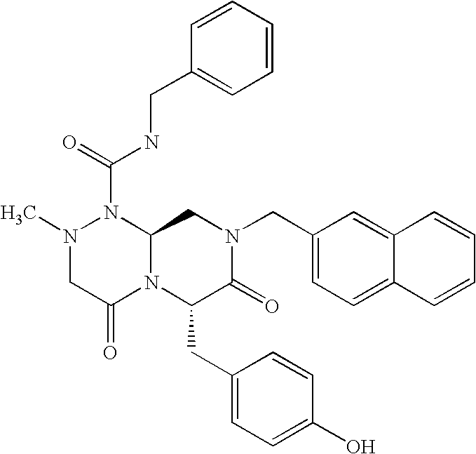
N1(C(=O)NCC2=CC=CC=C2)N(C)CC(=O)N2C1CN(CC1=CC=C3C(=C1)C=CC=C3)C(=O)C2CC1=CC=C(O)C=C1
